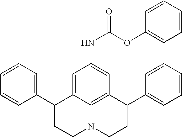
C1=CC=C(C2CCN3C4=C(C(C5=CC=CC=C5)CC3)C=C(NC(=O)OC3=CC=CC=C3)C=C24)C=C1
